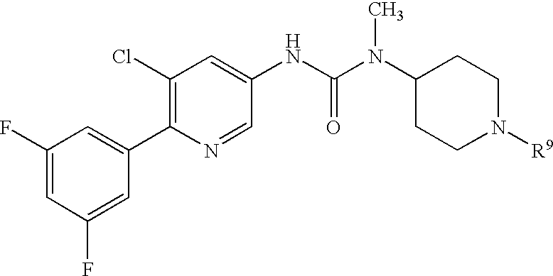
C1(F)=CC(F)=CC(C2=C(Cl)C=C(NC(N(C3CCN([R9])CC3)C)=O)C=N2)=C1
